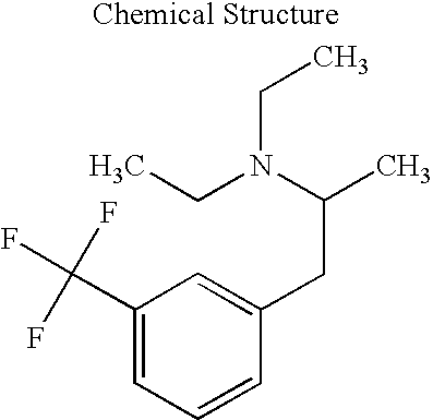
C1(C(F)(F)F)=CC=CC(CC(C)N(CC)CC)=C1
